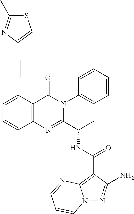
C12=C(C(C#CC3=CSC(C)=N3)=CC=C1)C(=O)N(C1=CC=CC=C1)C(C(NC(=O)C1=C3N(N=C1N)C=CC=N3)C)=N2
